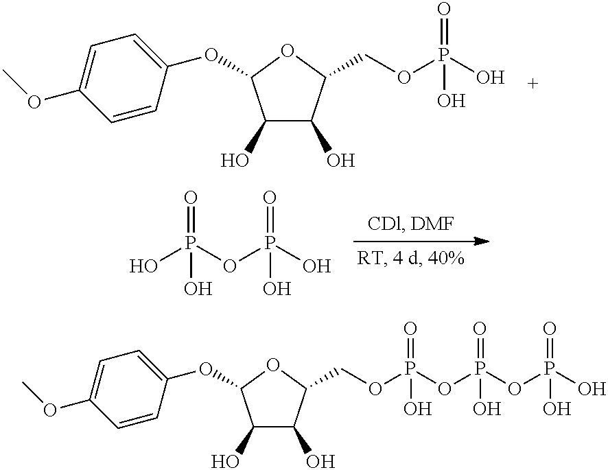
C1(O)C(O)C(COP(O)(=O)O)OC1OC1=CC=C(OC)C=C1.OP(OP(O)(=O)O)(=O)O.C1(O)C(O)C(COP(OP(=O)(OP(=O)(O)O)O)(=O)O)OC1OC1=CC=C(OC)C=C1
